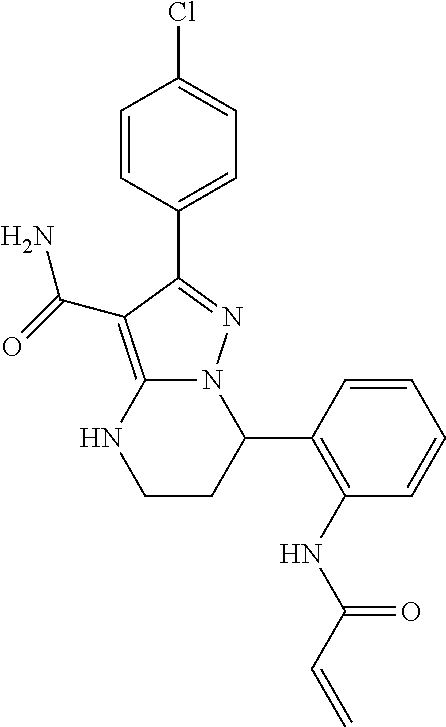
C1(C2N3C(=C(C(=O)N)C(C4=CC=C(Cl)C=C4)=N3)NCC2)=C(NC(C=C)=O)C=CC=C1
